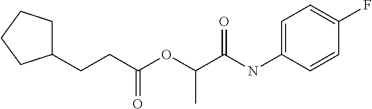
C1(NC(C(OC(CCC2CCCC2)=O)C)=O)=CC=C(F)C=C1
